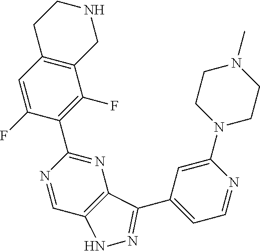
C12=C(C=C(F)C(C3=NC4=C(C=N3)NN=C4C3=CC=NC(N4CCN(C)CC4)=C3)=C1F)CCNC2
